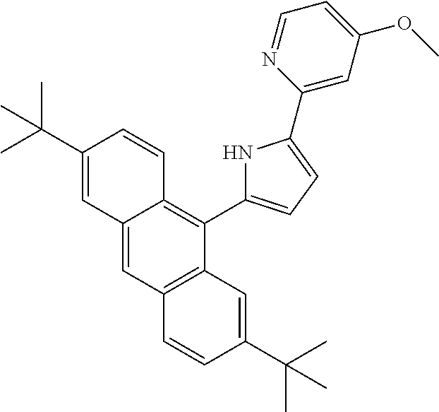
C12=CC3=C(C(C4=CC=C(C5=CC(OC)=CC=N5)N4)=C1C=CC(C(C)(C)C)=C2)C=C(C(C)(C)C)C=C3
